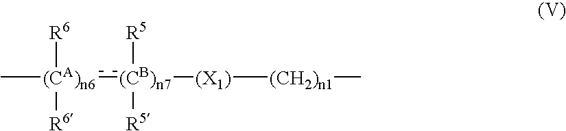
C[(CA)n6](:[(CB)n7]([(X1)][(CH2)n1]C)([R5])[R5])([R6])[R6]
